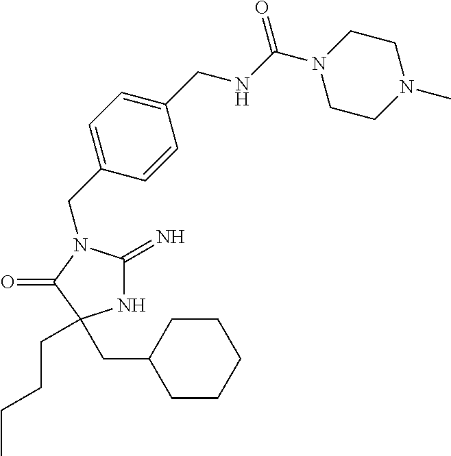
N1C(=N)N(CC2=CC=C(CNC(N3CCN(C)CC3)=O)C=C2)C(=O)C1(CC1CCCCC1)CCCC
